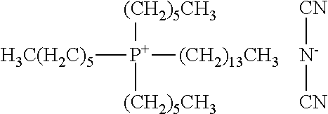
[CN][N-][CN].[(CH2)5CH3][P+]([(CH2)5CH3])([H3C(H2C)5])[(CH2)13CH3]
